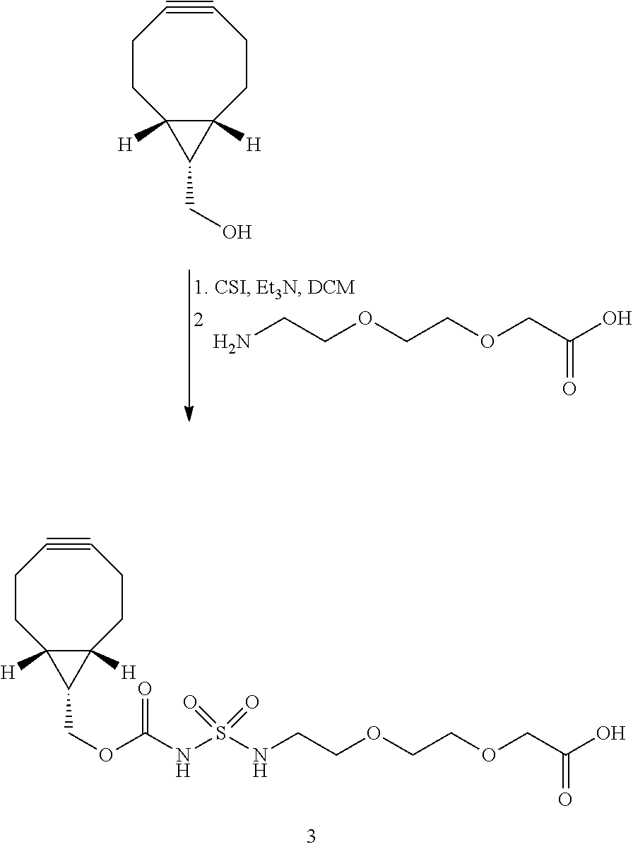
C12([H])C([H])(CCC#CCC1)C2CO.NCCOCCOCC(O)=O.C12([H])C([H])(CCC#CCC1)C2COC(NS(NCCOCCOCC(=O)O)(=O)=O)=O
